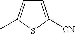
C1=C(C)SC([CN])=C1
